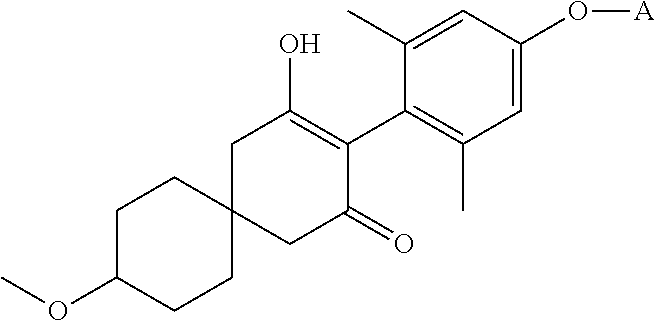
C1C2(CC(=O)C(C3=C(C)C=C(O[A])C=C3C)=C1O)CCC(OC)CC2
